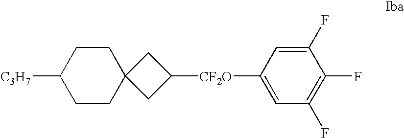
[C3H7]C1CCC2(CC1)CC([CF2O]C1=CC(F)=C(F)C(F)=C1)C2
